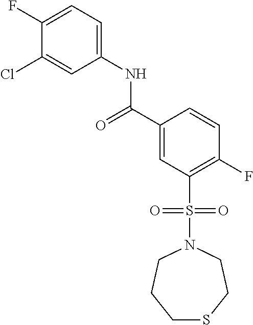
C(C1=CC(S(N2CCSCCC2)(=O)=O)=C(F)C=C1)(=O)NC1=CC=C(F)C(Cl)=C1
